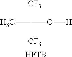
[CF3]C([CF3])(O[H])C.[HFTB]
